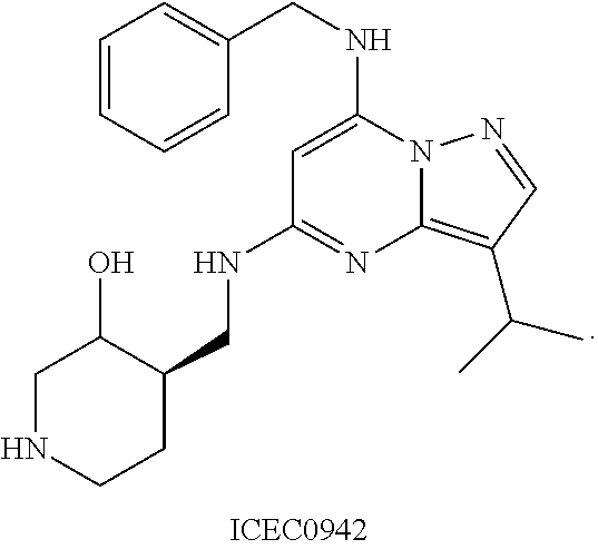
C1=C(NCC2=CC=CC=C2)N2C(=C(C(C)C)C=N2)N=C1NCC1C(O)CNCC1
